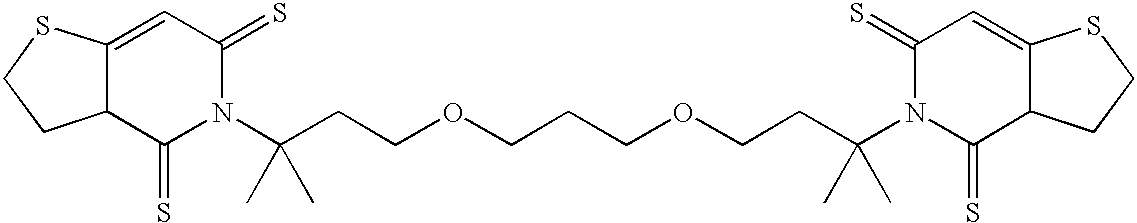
C12C(=CC(=S)N(C(CCOCCCOCCC(N3C(=S)C4C(=CC3=S)SCC4)(C)C)(C)C)C1=S)SCC2
